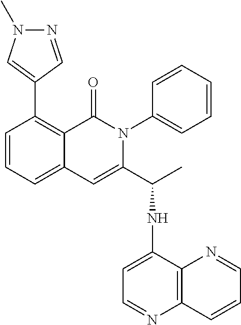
C1=CC=C2C(=C1C1=CN(C)N=C1)C(=O)N(C1=CC=CC=C1)C(C(NC1=CC=NC3=C1N=CC=C3)C)=C2
